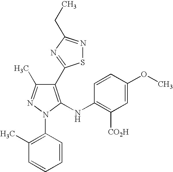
C1(C2=NC(CC)=NS2)=C(NC2=C([CO2H])C=C(OC)C=C2)N(C2=C(C)C=CC=C2)N=C1C
